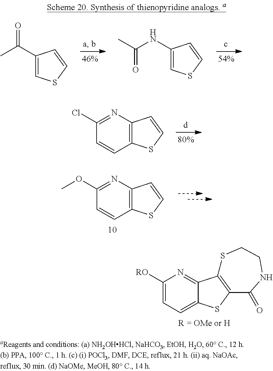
C1(C(C)=O)=CSC=C1.C1(NC(C)=O)=CSC=C1.C12=C(N=C(Cl)C=C1)C=CS2.C12=C(N=C(OC)C=C1)C=CS2.C1([RO])=CC=C2C(=N1)C1=C(S2)C(=O)NCCS1
